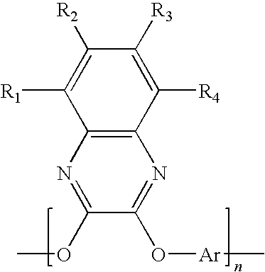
C1([R3])=C([R4])C2=C(C([R1])=C1[R2])N=C(OC)C(O[Ar]C)=N2
